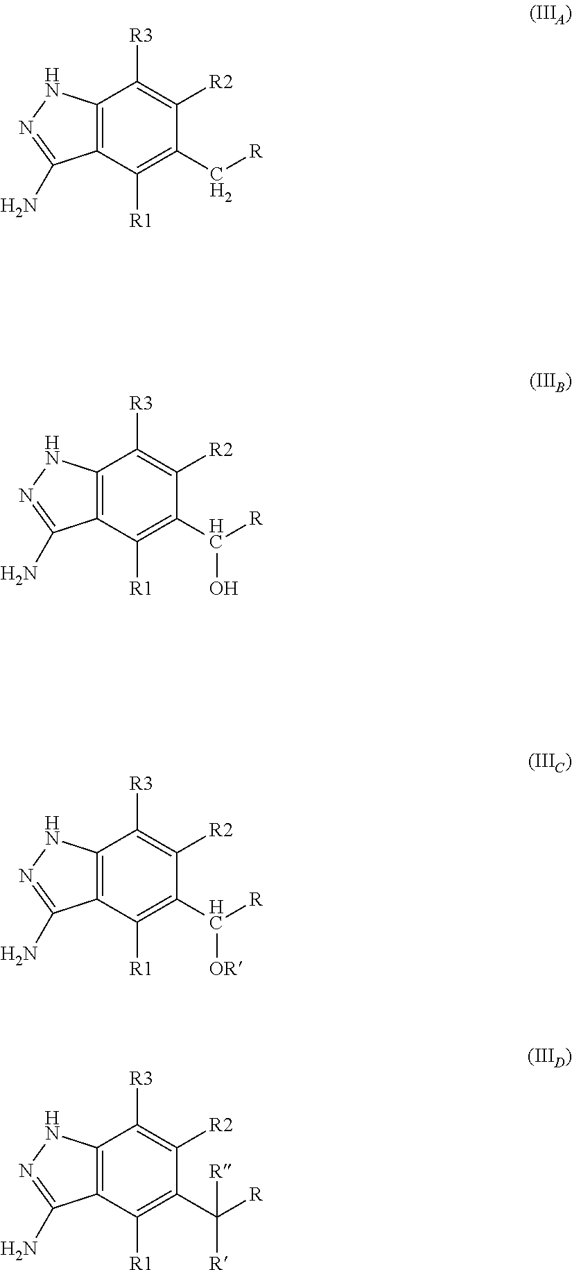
C12=C(C([R1])=C(C[R])C([R2])=C1[R3])C(N)=NN2.C12=C(C([R1])=C(C([R])O)C([R2])=C1[R3])C(N)=NN2.C12=C(C([R1])=C(C([R])[OR])C([R2])=C1[R3])C(N)=NN2.C12=C(C([R1])=C(C([R])([R])[R])C([R2])=C1[R3])C(N)=NN2
